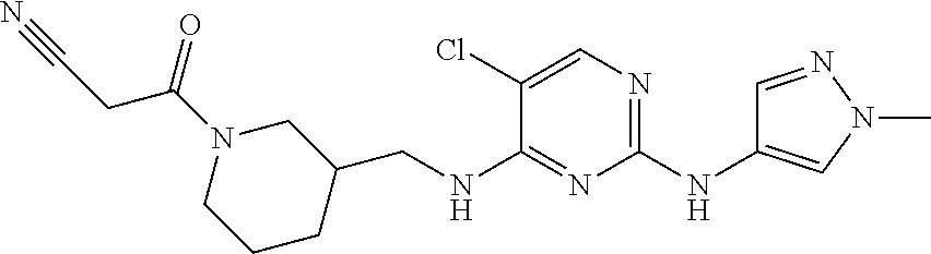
N(C1=NC(NC2=CN(C)N=C2)=NC=C1Cl)CC1CN(C(CC#N)=O)CCC1
